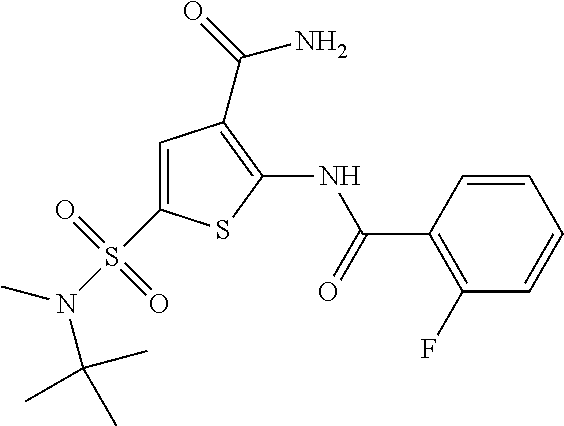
C1=C(S(N(C)C(C)(C)C)(=O)=O)SC(NC(C2=C(F)C=CC=C2)=O)=C1C(=O)N
